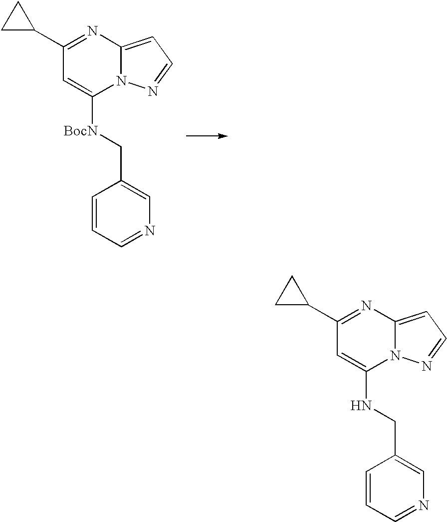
N12C(=CC=N1)N=C(C1CC1)C=C2[BocN]CC1=CN=CC=C1.N12C(=CC=N1)N=C(C1CC1)C=C2NCC1=CN=CC=C1
